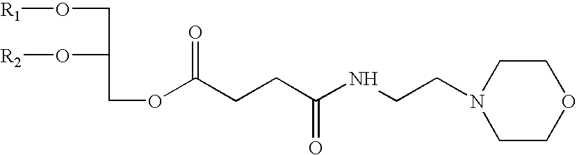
O(CC(O[R2])COC(CCC(NCCN1CCOCC1)=O)=O)[R1]
